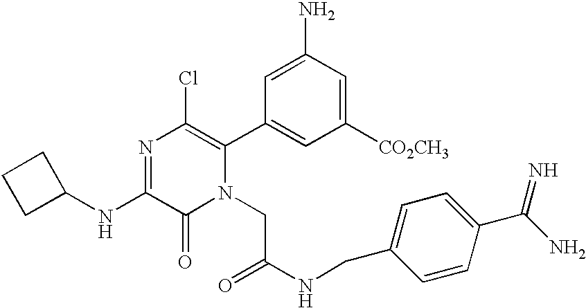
C1(NC2=NC(Cl)=C(C3=CC([CO2CH3])=CC(N)=C3)N(CC(=O)NCC3=CC=C(C(N)=N)C=C3)C2=O)CCC1
